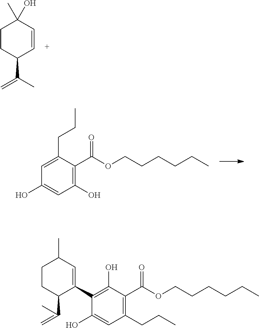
C1CC(C(C)=C)C=CC1(C)O.C1=C(CCC)C(C(=O)OCCCCCC)=C(O)C=C1O.C1(C2=CC(C)CCC2C(=C)C)=C(O)C(C(=O)OCCCCCC)=C(CCC)C=C1O
